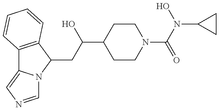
C12=C(C(CC(C3CCN(C(N(C4CC4)O)=O)CC3)O)N3C1=CN=C3)C=CC=C2
